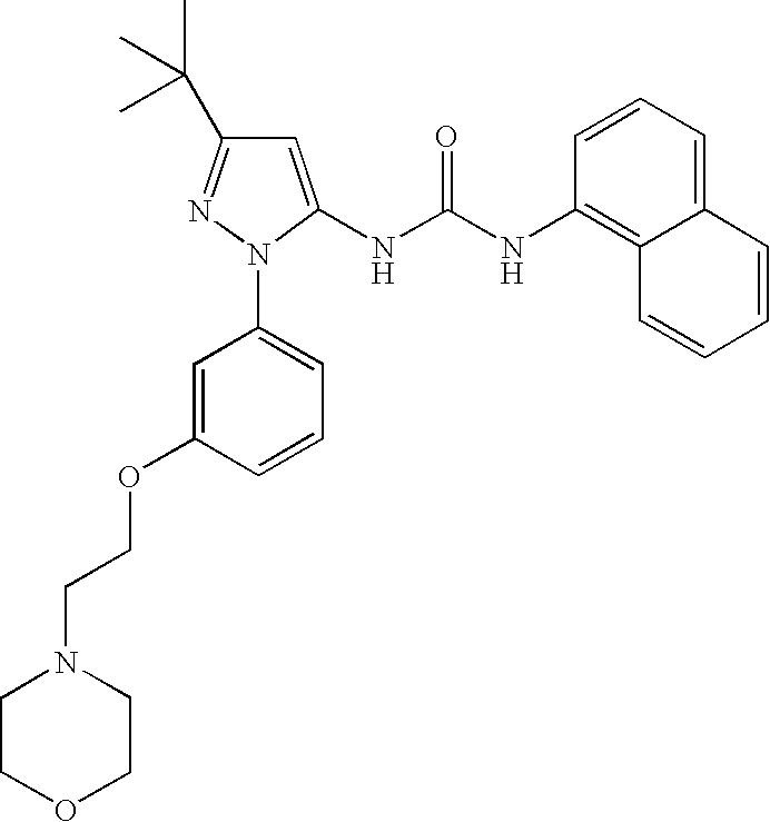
C1=C(NC(NC2=C3C(=CC=C2)C=CC=C3)=O)N(C2=CC=CC(OCCN3CCOCC3)=C2)N=C1C(C)(C)C
